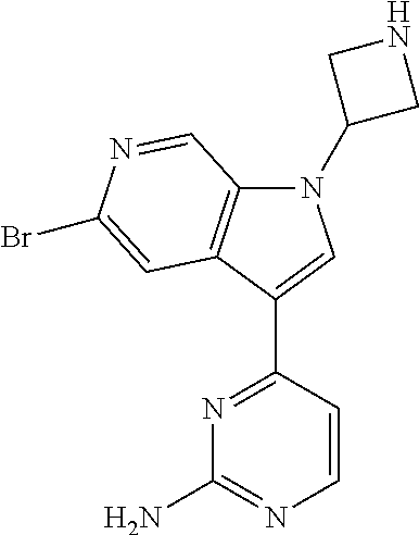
N1=C(C2=CN(C3CNC3)C3=C2C=C(Br)N=C3)C=CN=C1N
